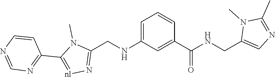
C1(C2=[nl]N=C(CNC3=CC=CC(C(=O)NCC4=CN=C(C)N4C)=C3)N2C)=NC=NC=C1
